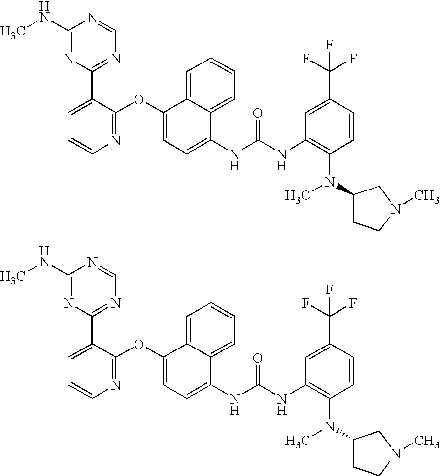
C1(NC)=NC(C2=CC=CN=C2OC2=CC=C(NC(NC3=C(N(C4CCN(C)C4)C)C=CC(C(F)(F)F)=C3)=O)C3=CC=CC=C23)=NC=N1.C1(NC)=NC(C2=CC=CN=C2OC2=CC=C(NC(NC3=C(N(C4CCN(C)C4)C)C=CC(C(F)(F)F)=C3)=O)C3=CC=CC=C23)=NC=N1
